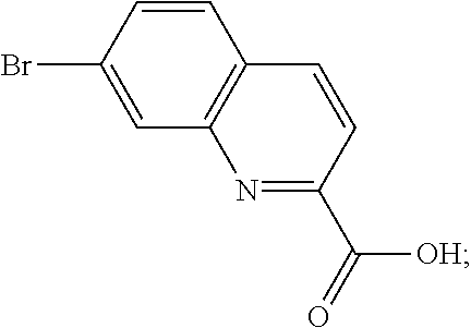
C12=C(N=C(C(=O)[OH])C=C1)C=C(Br)C=C2
